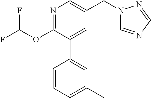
N1=C(OC(F)F)C(C2=CC(C)=CC=C2)=CC(CN2C=NC=N2)=C1
